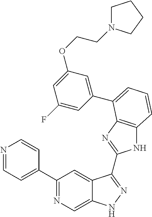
C1(C2=NC=C3C(=C2)C(C2=NC4=C(N2)C=CC=C4C2=CC(OCCN4CCCC4)=CC(F)=C2)=NN3)=CC=NC=C1
